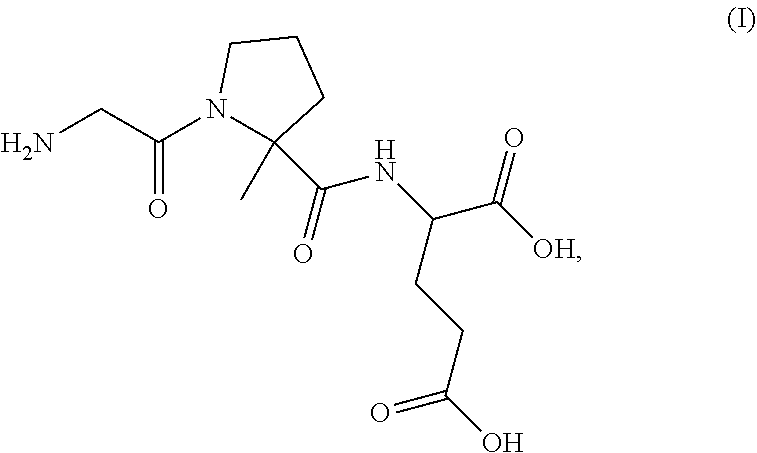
NCC(N1C(C(=O)NC(C([OH])=O)CCC(O)=O)(C)CCC1)=O
